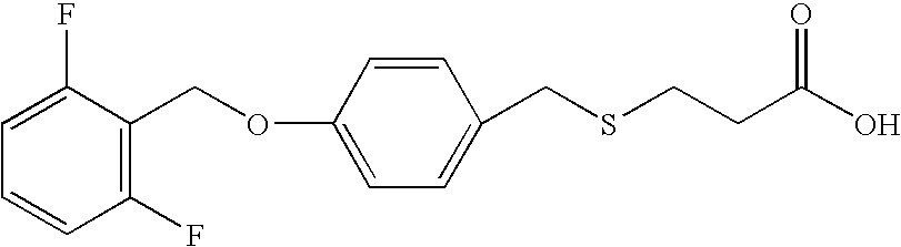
C1=C(OCC2=C(F)C=CC=C2F)C=CC(CSCCC(O)=O)=C1
